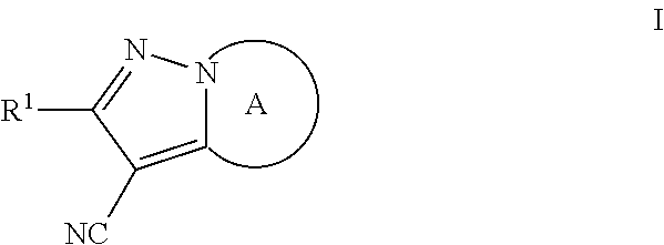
C1=C([NC])C([R1])=NN1.[A]
